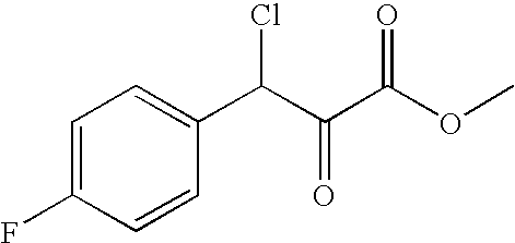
C1=C(F)C=CC(C(C(C(OC)=O)=O)Cl)=C1
